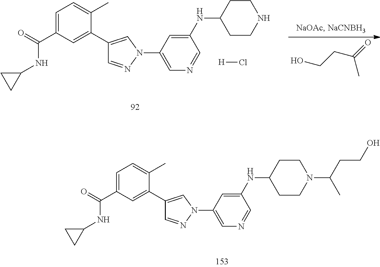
C1=C(C(=O)NC2CC2)C=C(C2=CN(C3=CN=CC(NC4CCNCC4)=C3)N=C2)C(C)=C1.[H]Cl.OCCC(=O)C.C1=C(C(=O)NC2CC2)C=C(C2=CN(C3=CN=CC(NC4CCN(C(CCO)C)CC4)=C3)N=C2)C(C)=C1
